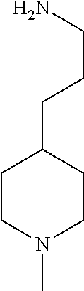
C1CN(C)CCC1CCCN
